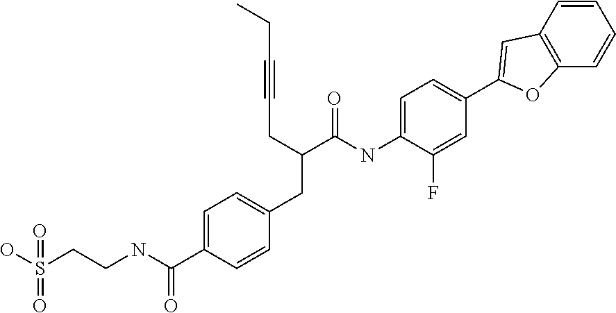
C1(NC(C(CC#CCC)CC2=CC=C(C(=O)NCCS(=O)(O)=O)C=C2)=O)=CC=C(C2=CC3=C(C=CC=C3)O2)C=C1F
